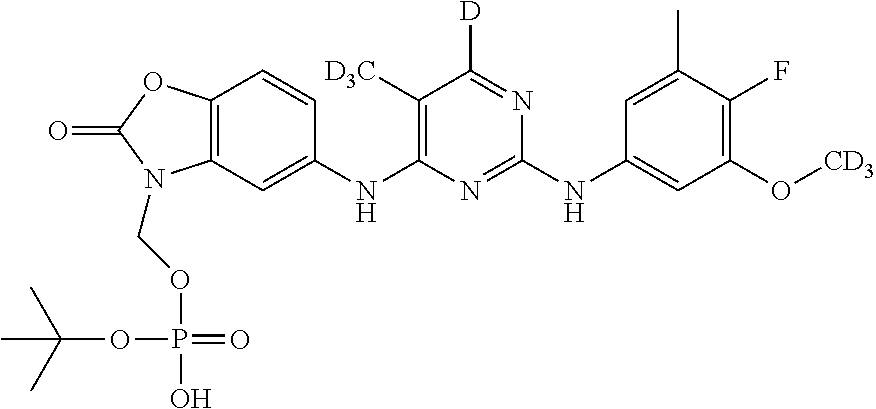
C1([D3C])=C(NC2=CC3=C(OC(=O)N3COP(O)(=O)OC(C)(C)C)C=C2)N=C(NC2=CC(O[CD3])=C(F)C(C)=C2)N=C1[D]
